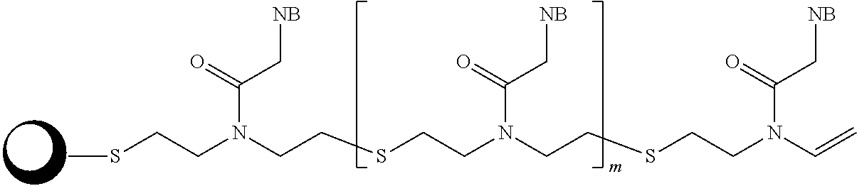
S(CCN(C=C)C(=O)C[NB])CCN(CCSCCN(CCSC)C(=O)C[NB])C(=O)C[NB]
